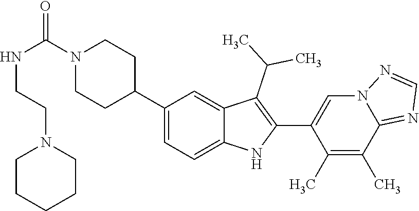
N1(C(NCCN2CCCCC2)=O)CCC(C2=CC=C3C(=C2)C(C(C)C)=C(C2=CN4C(=NC=N4)C(C)=C2C)N3)CC1
